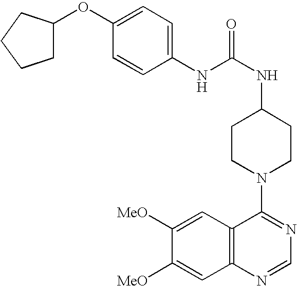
C1(NC(NC2CCN(C3=NC=NC4=C3C=C([MeO])C([MeO])=C4)CC2)=O)=CC=C(OC2CCCC2)C=C1
